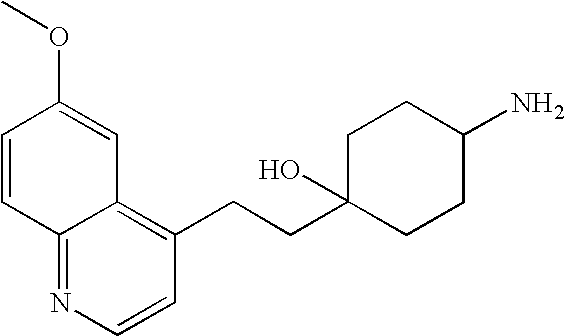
C1=CC2=NC=CC(CCC3(O)CCC(N)CC3)=C2C=C1OC
